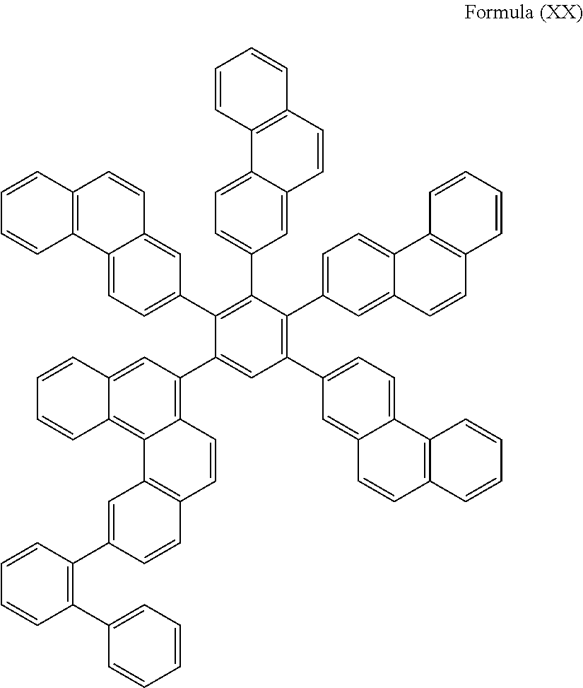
C1(C2=CC=C3C(=C2)C=CC2=C3C=CC=C2)=C(C2=CC=C3C(=C2)C=CC2=C3C=CC=C2)C(C2=CC=C3C(=C2)C=CC2=C3C=CC=C2)=C(C2=CC=C3C(=C2)C=CC2=C3C=CC=C2)C(C2=C3C(=C4C(=C2)C=CC=C4)C2=C(C=C3)C=CC(C3=C(C4=CC=CC=C4)C=CC=C3)=C2)=C1
